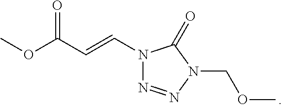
N1(C=CC(OC)=O)N=NN(COC)C1=O
